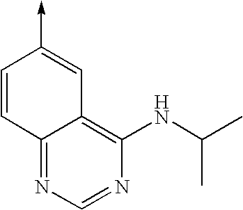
C1=CC2=NC=NC(NC(C)C)=C2C=C1->C
